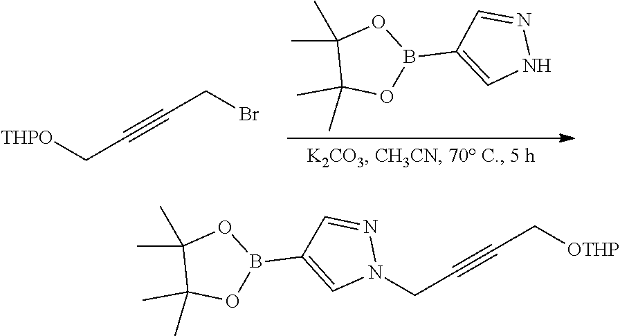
CC1(C)C(C)(C)OB(C2=CNN=C2)O1.[THPO]CC#CCBr.N1(CC#CC[OTHP])N=CC(B2OC(C)(C)C(C)(C)O2)=C1
